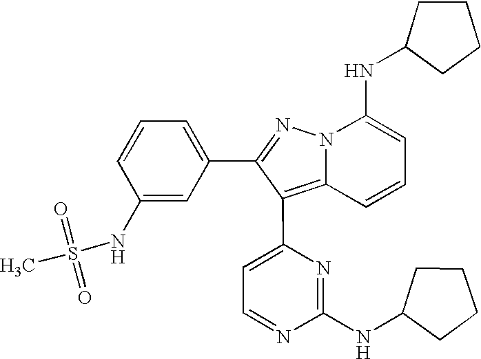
C1(NS(C)(=O)=O)=CC(C2=NN3C(=C2C2=CC=NC(NC4CCCC4)=N2)C=CC=C3NC2CCCC2)=CC=C1
